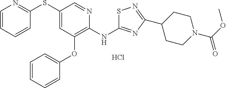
C1=CC=CC(SC2=CC(OC3=CC=CC=C3)=C(NC3=NC(C4CCN(C(OC)=O)CC4)=NS3)N=C2)=N1.Cl
